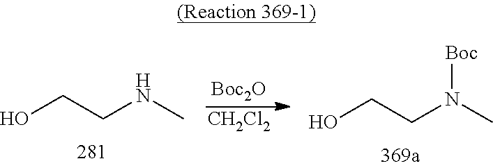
OCCNC.[Boc2O].[CH2Cl2].OCCN(C)[Boc]
